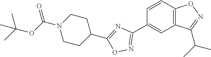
C1=CC2=C(C=C1C1=NOC(C3CCN(C(OC(C)(C)C)=O)CC3)=N1)C(C(C)C)=NO2
